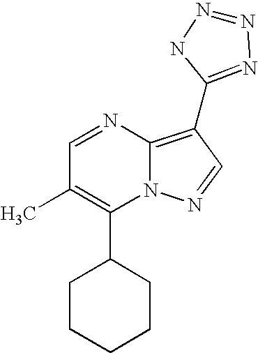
C1(C2CCCCC2)=C(C)C=NC2=C(C3=NN=NN3)C=NN12
